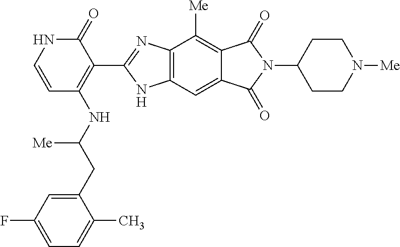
C1(CC(NC2=C(C3=NC4=C(C=C5C(=C4[Me])C(=O)N(C4CCN([Me])CC4)C5=O)N3)C(=O)NC=C2)[Me])=CC(F)=CC=C1C
